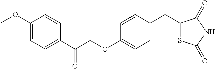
C1(OC)=CC=C(C(COC2=CC=C(CC3SC(=O)[NH]C3=O)C=C2)=O)C=C1
